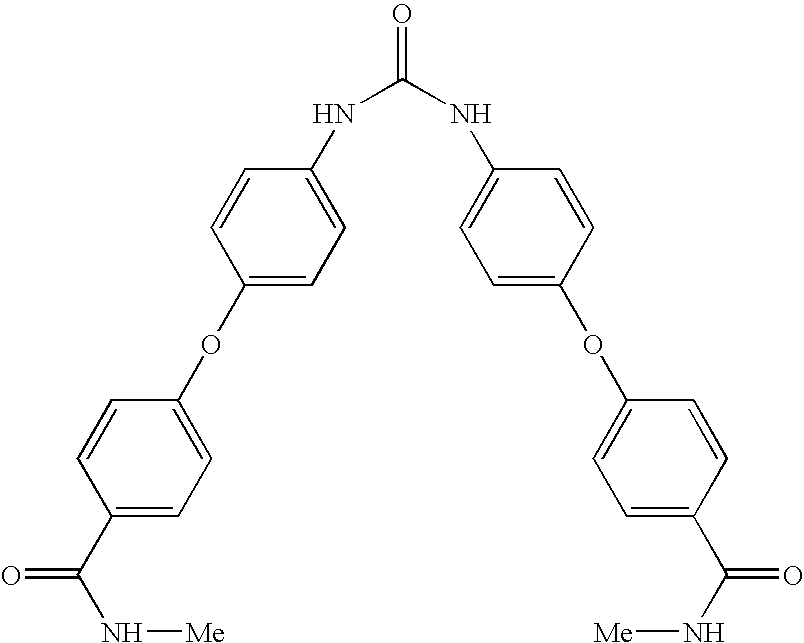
C1(C(N[Me])=O)=CC=C(OC2=CC=C(NC(=O)NC3=CC=C(OC4=CC=C(C(N[Me])=O)C=C4)C=C3)C=C2)C=C1
